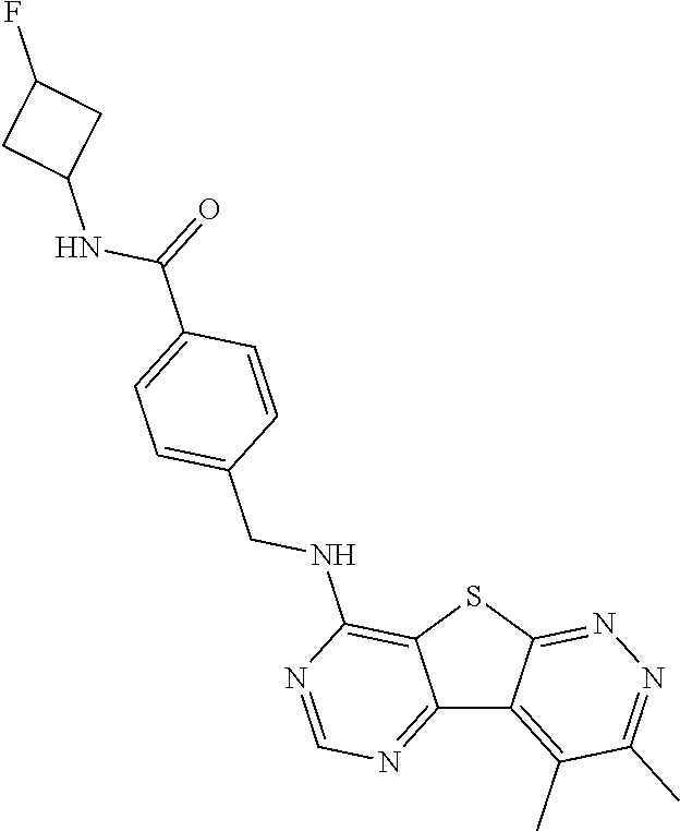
C12=NC=NC(NCC3=CC=C(C(NC4CC(F)C4)=O)C=C3)=C1SC1=NN=C(C)C(C)=C21
